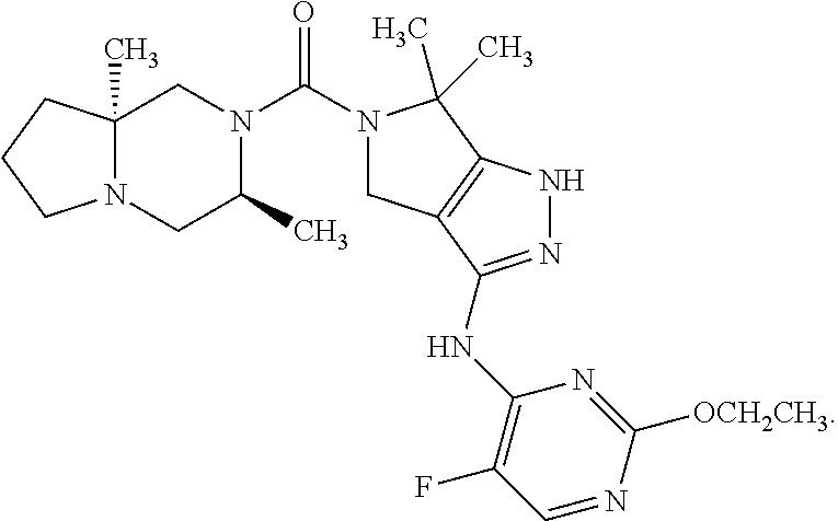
C12(C)N(CC(C)N(C(=O)N3CC4=C(C3(C)C)NN=C4NC3=C(F)C=NC([OCH2CH3])=N3)C1)CCC2
